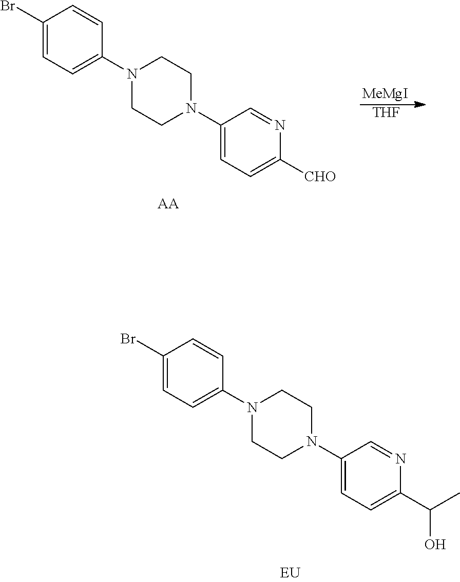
C1(Br)=CC=C(N2CCN(C3=CC=C([CHO])N=C3)CC2)C=C1.[AA].[MeMgI].[THF].C1(Br)=CC=C(N2CCN(C3=CC=C(C(C)O)N=C3)CC2)C=C1
